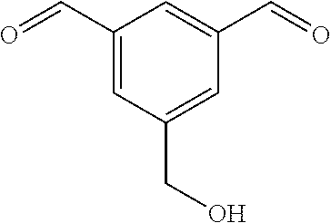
C1(C=O)=CC(CO)=CC(C=O)=C1
